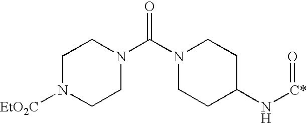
N1(C(N2CCN([EtO2C])CC2)=O)CCC(N[C*]=O)CC1
